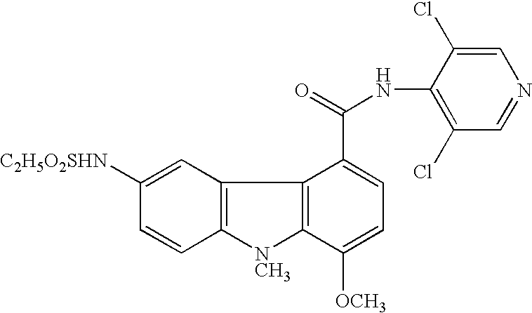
C12=C(C=C([C2H5O2SHN])C=C1)C1=C([NCH3]2)C([OCH3])=CC=C1C(=O)NC1=C(Cl)C=NC=C1Cl
